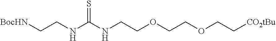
[BocHN]CCNC(NCCOCCOCC[CO2tBu])=S
